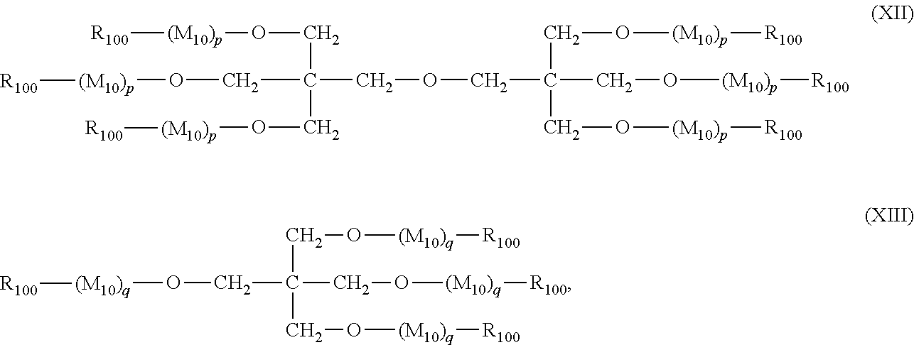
[R100][(M10)p]OCC(CO[(M10)p][R100])(CO[(M10)p][R100])COCC(CO[(M10)p][R100])(CO[(M10)p][R100])CO[(M10)p][R100].C(CO[(M10)q][R100])(CO[(M10)q][R100])(CO[(M10)q][R100])CO[(M10)q][R100]
